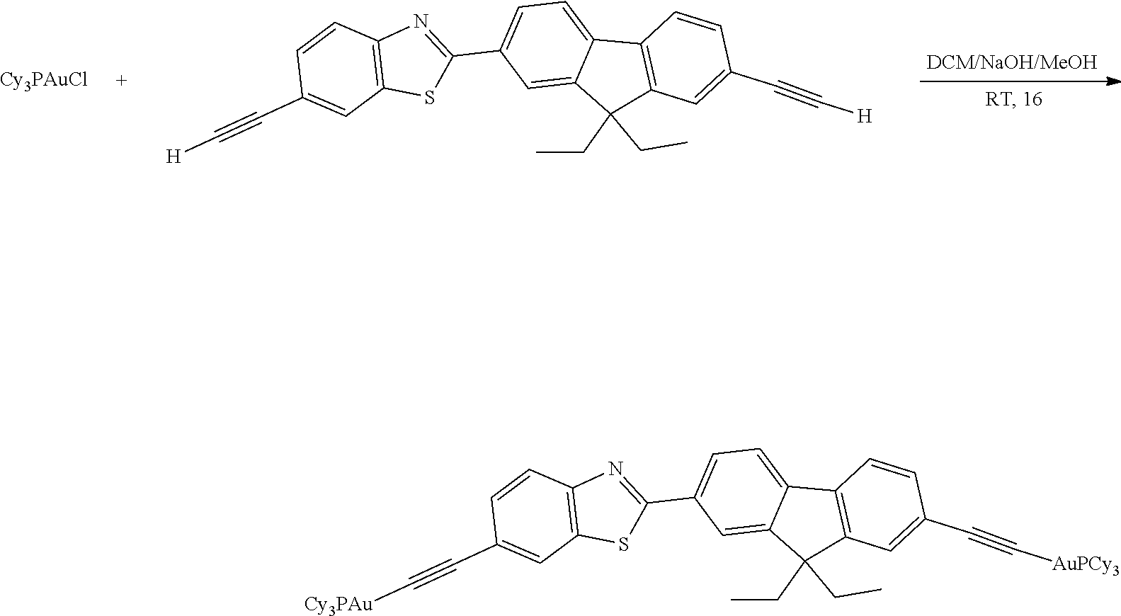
C12=C(C(CC)(CC)C3=CC(C4=NC5=C(S4)C=C(C#C[H])C=C5)=CC=C13)C=C(C#C[H])C=C2.[Cy3PAuCl].C12=C(C(CC)(CC)C3=CC(C4=NC5=C(S4)C=C(C#C[Cy3PAu])C=C5)=CC=C13)C=C(C#C[AuPCy3])C=C2
